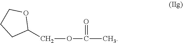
C1(COC(C)=O)OCCC1
